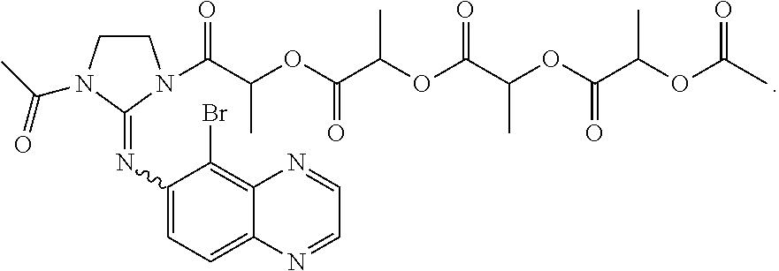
C1CN(C(C)=O)C(=NC2=CC=C3C(=C2Br)N=CC=N3)N1C(C(OC(C(OC(C(C)OC(C(C)OC(=O)C)=O)=O)C)=O)C)=O
